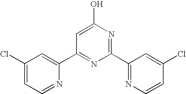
N1=CC=C(Cl)C=C1C1=NC(C2=NC=CC(Cl)=C2)=NC(O)=C1
